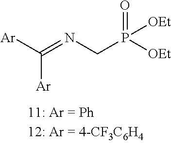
[Ar]C(=NCP(=O)([OEt])[OEt])[Ar]
